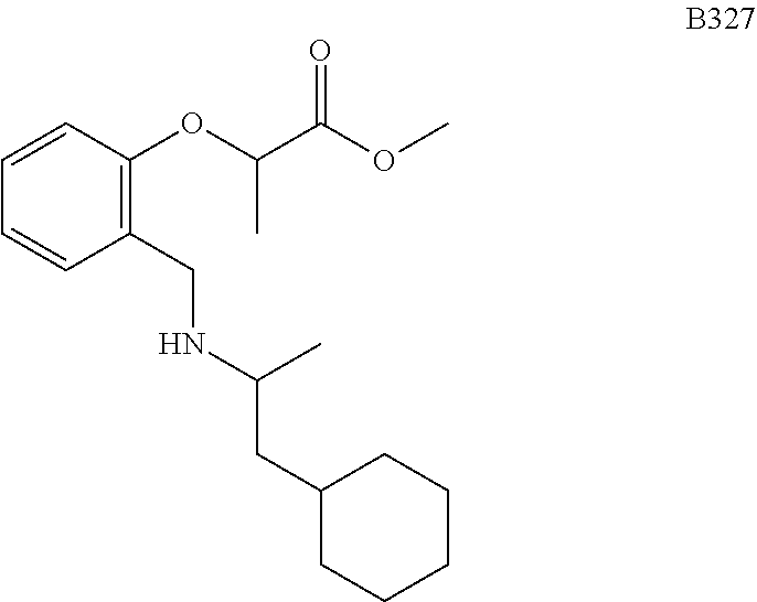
C1=CC(OC(C(=O)OC)C)=C(CNC(CC2CCCCC2)C)C=C1
